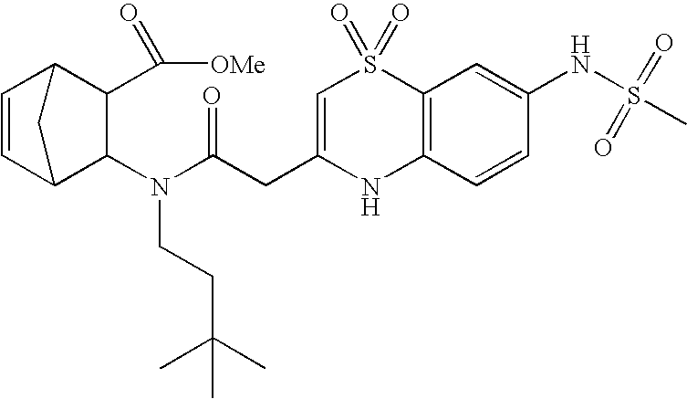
N(C(CC1=CS(=O)(=O)C2=C(N1)C=CC(NS(=O)(C)=O)=C2)=O)(C1C(C([OMe])=O)C2C=CC1C2)CCC(C)(C)C
